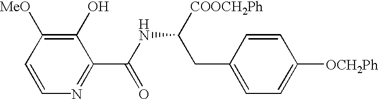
C1(O)=C([MeO])C=CN=C1C(NC([COOCH2Ph])CC1=CC=C([OCH2Ph])C=C1)=O
